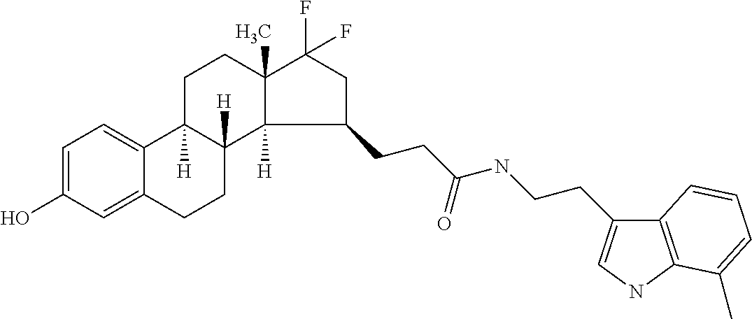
C1=C(O)C=C2C(=C1)C1([H])C([H])(CC2)C2([H])C(C)(CC1)C(F)(F)CC2CCC(=O)NCCC1=CNC2=C1C=CC=C2C
